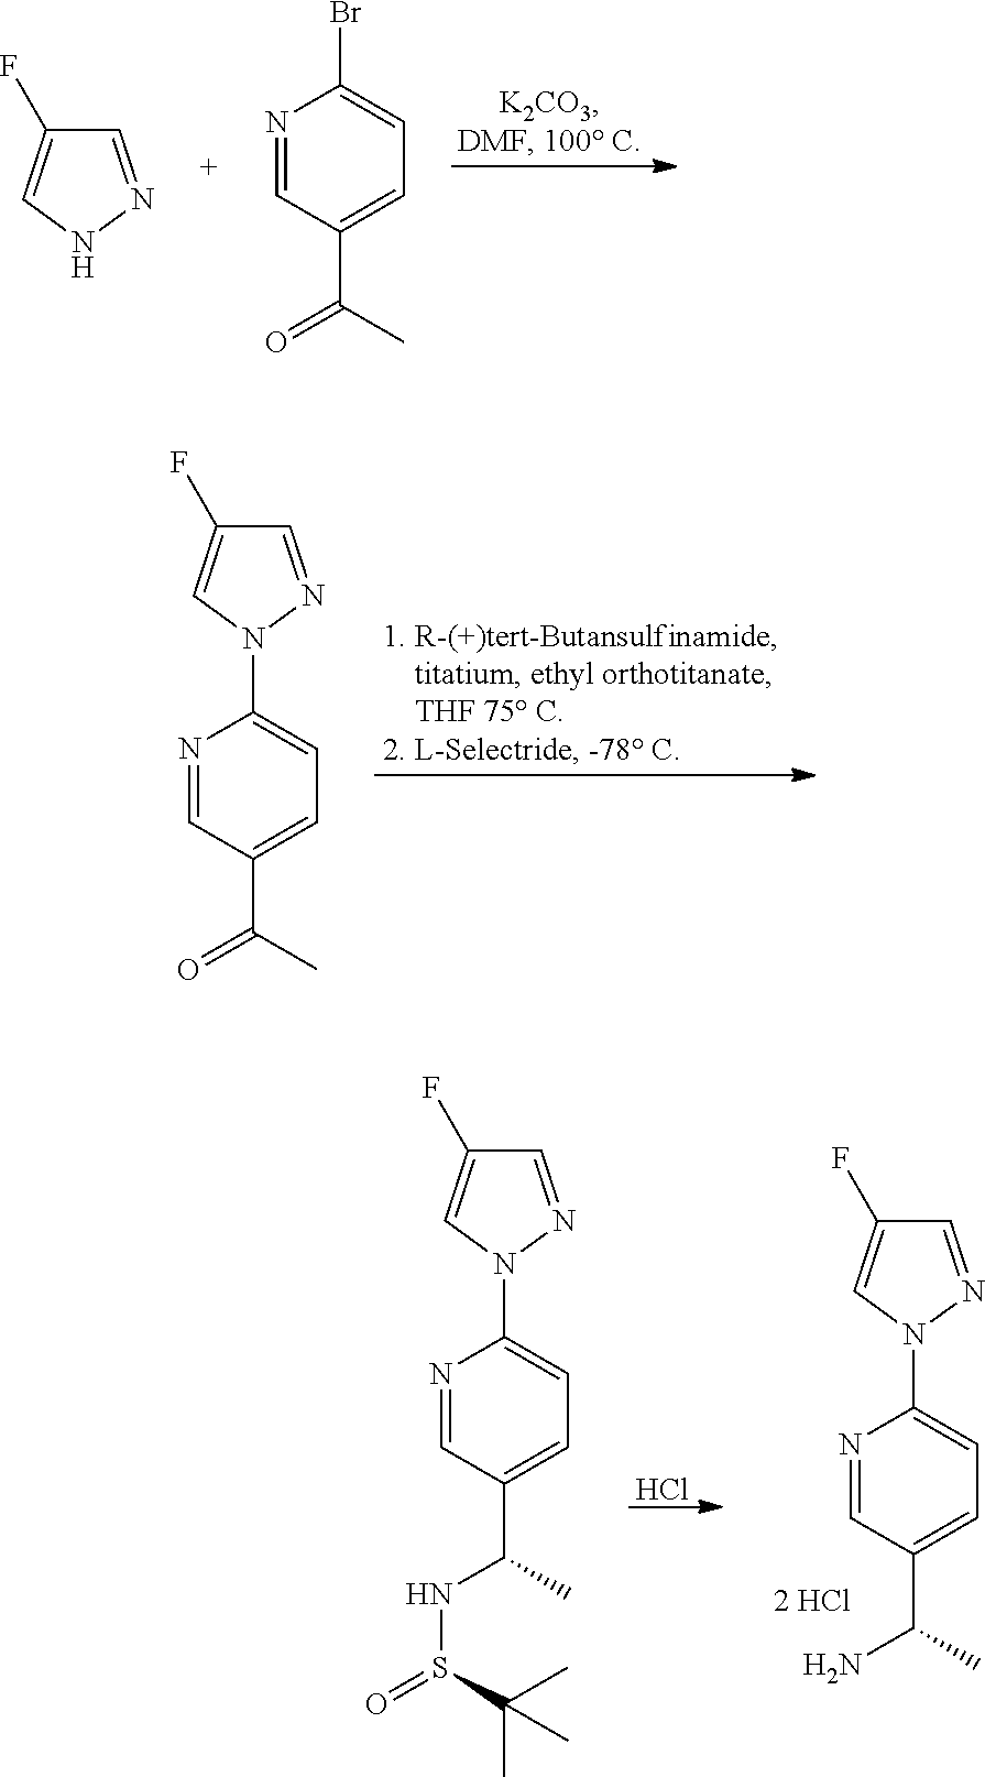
C1=NNC=C1F.N1=CC(C(C)=O)=CC=C1Br.N1=CC(C(C)=O)=CC=C1N1C=C(F)C=N1.N1=CC(C(C)N)=CC=C1N1C=C(F)C=N1.Cl.N1=CC(C(C)NS(=O)C(C)(C)C)=CC=C1N1C=C(F)C=N1
